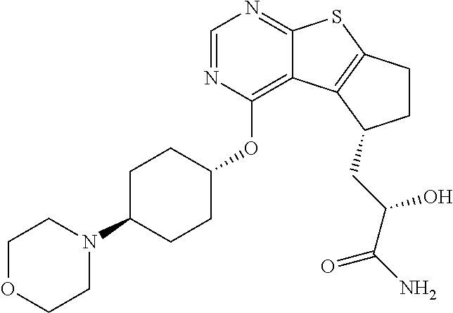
C1=NC(OC2CCC(N3CCOCC3)CC2)=C2C(=N1)SC1=C2C(CC(C(N)=O)O)CC1
